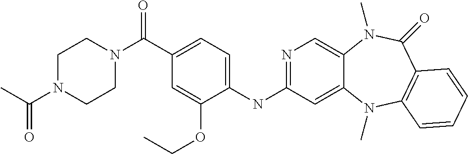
C(C1=CC=C(NC2=NC=C3C(=C2)N(C)C2=C(C(=O)N3C)C=CC=C2)C(OCC)=C1)(=O)N1CCN(C(C)=O)CC1
